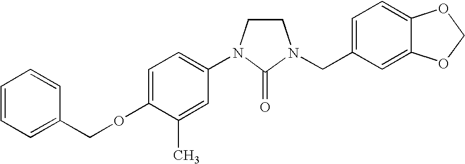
C1(COC2=CC=C(N3CCN(CC4=CC=C5C(=C4)OCO5)C3=O)C=C2C)=CC=CC=C1
